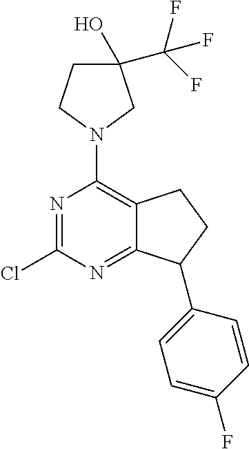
N1=C(Cl)N=C2C(=C1N1CC(O)(C(F)(F)F)CC1)CCC2C1=CC=C(F)C=C1
